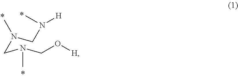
N(CN(CO[H])C)(CN(C)[H])C
